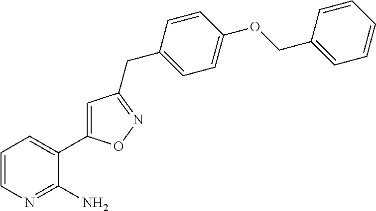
C1=CN=C(N)C(C2=CC(CC3=CC=C(OCC4=CC=CC=C4)C=C3)=NO2)=C1
